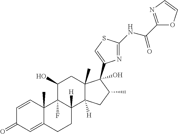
C1=CC2(C)C(=CC1=O)CCC1([H])C2(F)C(O)CC2(C)C1([H])CC(C)C2(O)C1=CSC(NC(C2=NC=CO2)=O)=N1
